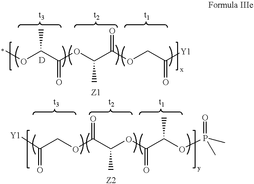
COC(C(OC(C(OCC([Y1])=O)=O)C)=O)C.[Y1]C(COC(C(OC(C(OP(C)(C)=O)C)=O)C)=O)=O
